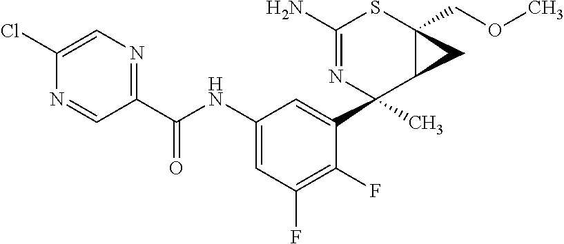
C1(N)=NC(C2=CC(NC(C3=NC=C(Cl)N=C3)=O)=CC(F)=C2F)(C)C2C(COC)(S1)C2
